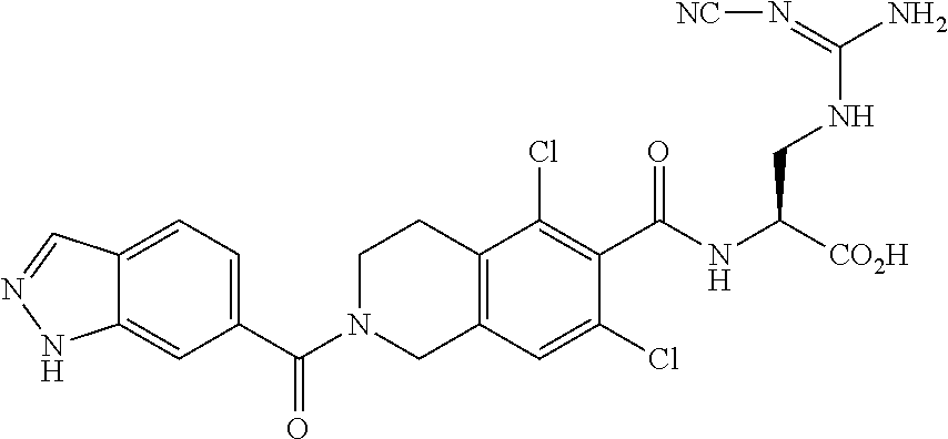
C1N(C(C2=CC=C3C(=C2)NN=C3)=O)CC2=C(C1)C(Cl)=C(C(NC(CNC(N)=N[NC])[CO2H])=O)C(Cl)=C2
